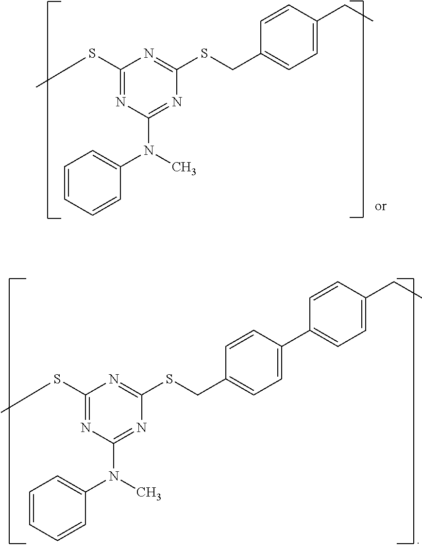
C1(SC)=NC(N(C2=CC=CC=C2)C)=NC(SCC2=CC=C(CC)C=C2)=N1.C1(SC)=NC(N(C2=CC=CC=C2)C)=NC(SCC2=CC=C(C3=CC=C(CC)C=C3)C=C2)=N1
